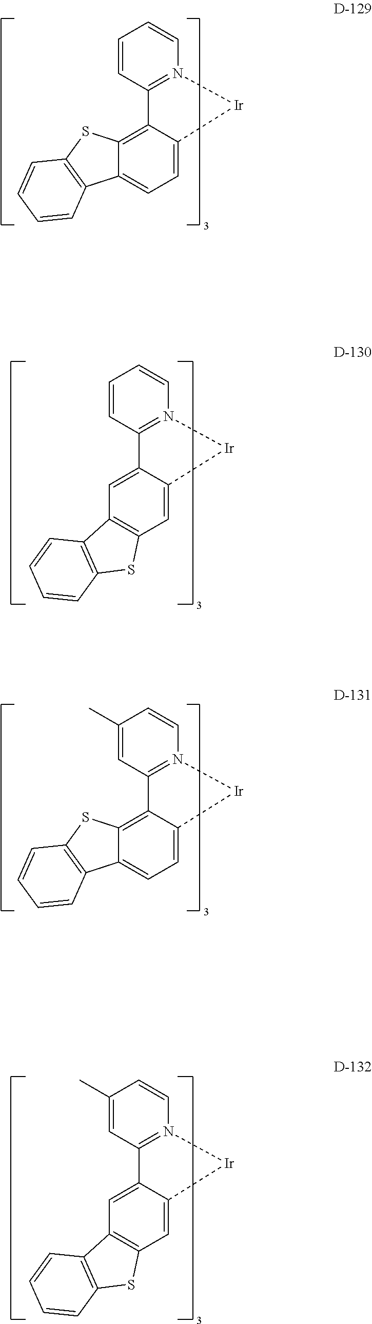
C1=CC2=N(C=C1)[Ir]C1=CC=C3C(=C21)SC1=C3C=CC=C1.C1(C)=CC2=N(C=C1)[Ir]C1=CC=C3C(=C21)SC1=C3C=CC=C1.C1=CC2=N(C=C1)[Ir]C1=CC3=C(C=C21)C1=C(S3)C=CC=C1.C1(C)=CC2=N(C=C1)[Ir]C1=CC3=C(C=C21)C1=C(S3)C=CC=C1
